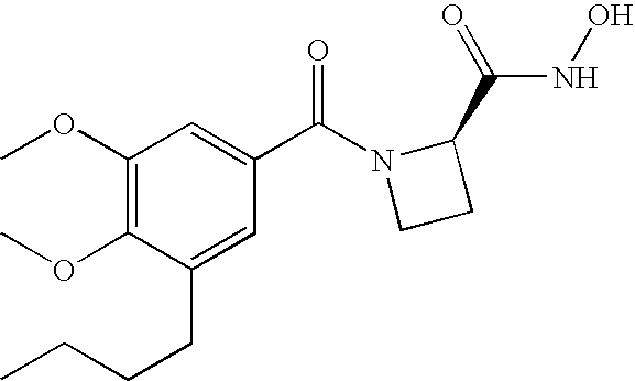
C1(OC)=C(OC)C(CCCC)=CC(C(N2CCC2C(NO)=O)=O)=C1
